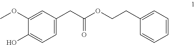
C1=CC=CC(CCOC(CC2=CC=C(O)C(OC)=C2)=O)=C1
